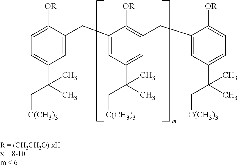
C1=C(CC2=CC(C(C)(C[C(CH3)3])C)=CC(CC3=CC(C(C)(C[C(CH3)3])C)=CC=C3[OR])=C2[OR])C([OR])=CC=C1C(C)(C[C(CH3)3])C
